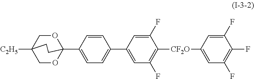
C1OC2(C3=CC=C(C4=CC(F)=C([CF2O]C5=CC(F)=C(F)C(F)=C5)C(F)=C4)C=C3)OCC1([C2H5])CC2
